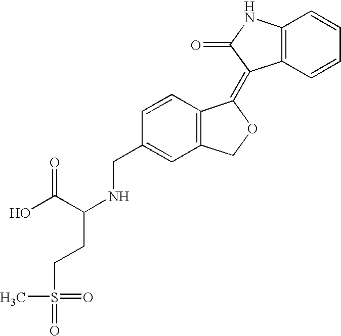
C1(CNC(CCS(=O)(=O)C)C(O)=O)=CC2=C(C=C1)C(=C1C3=C(NC1=O)C=CC=C3)OC2
